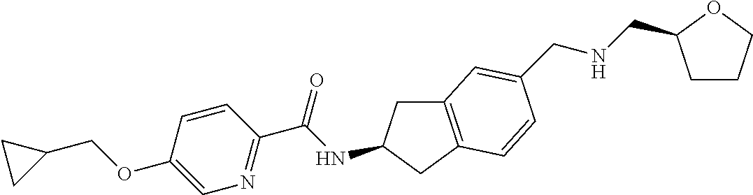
C1(OCC2CC2)=CN=C(C(NC2CC3=C(C2)C=CC(CNCC2CCCO2)=C3)=O)C=C1
